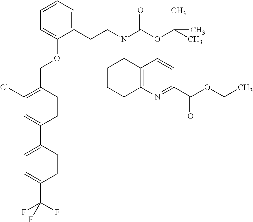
C1=C(C2=CC=C(C(F)(F)F)C=C2)C=CC(COC2=CC=CC=C2CCN(C2CCCC3=C2C=CC(C(OCC)=O)=N3)C(OC(C)(C)C)=O)=C1Cl
